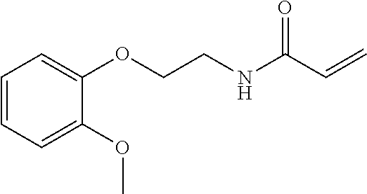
C(C=C)(=O)NCCOC1=CC=CC=C1OC
